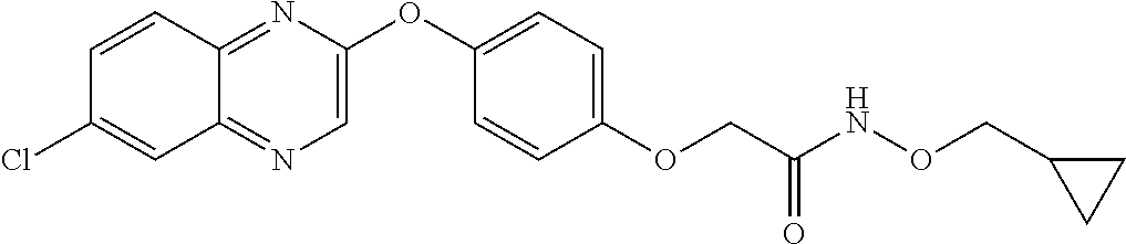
C1(OC2=CN=C3C(=N2)C=CC(Cl)=C3)=CC=C(OCC(NOCC2CC2)=O)C=C1
